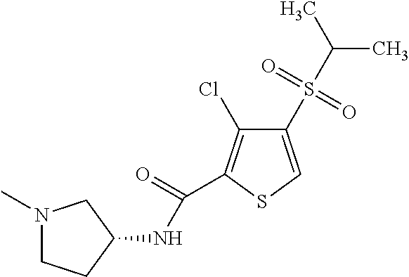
N1(C)CCC(NC(=O)C2=C(Cl)C(S(C(C)C)(=O)=O)=CS2)C1
